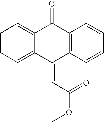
C1=CC=C2C(=C1)C(=CC(=O)OC)C1=C(C2=O)C=CC=C1
